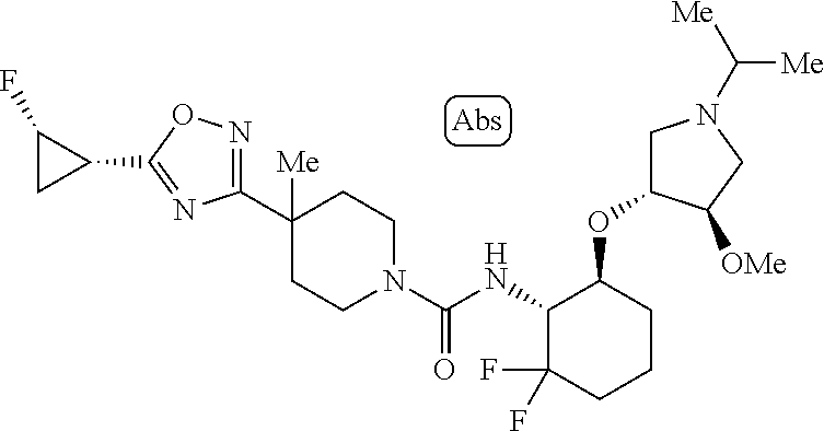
C1(C2([Me])CCN(C(NC3C(F)(F)CCCC3OC3CN(C([Me])[Me])CC3[OMe])=O)CC2)=NOC(C2CC2F)=N1
